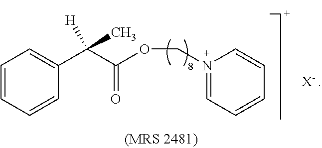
C1=CC=CC(C(C(OCN2=CC=CC=C2)=O)(C)[H])=C1.[X-]
